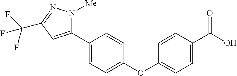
C1(C2=CC(C(F)(F)F)=NN2[Me])=CC=C(OC2=CC=C(C(O)=O)C=C2)C=C1
